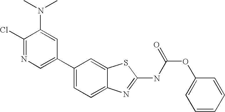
C1(C2=CC=C3C(=C2)SC(NC(OC2=CC=CC=C2)=O)=N3)=CN=C(Cl)C(N(C)C)=C1
